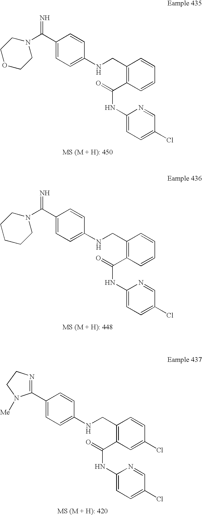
N=C(C1=CC=C(NCC2=C(C(=O)NC3=CC=C(Cl)C=N3)C=CC=C2)C=C1)N1CCOCC1.N=C(C1=CC=C(NCC2=C(C(=O)NC3=CC=C(Cl)C=N3)C=CC=C2)C=C1)N1CCCCC1.N1=C(C2=CC=C(NCC3=C(C(=O)NC4=CC=C(Cl)C=N4)C=C(Cl)C=C3)C=C2)N([Me])CC1
